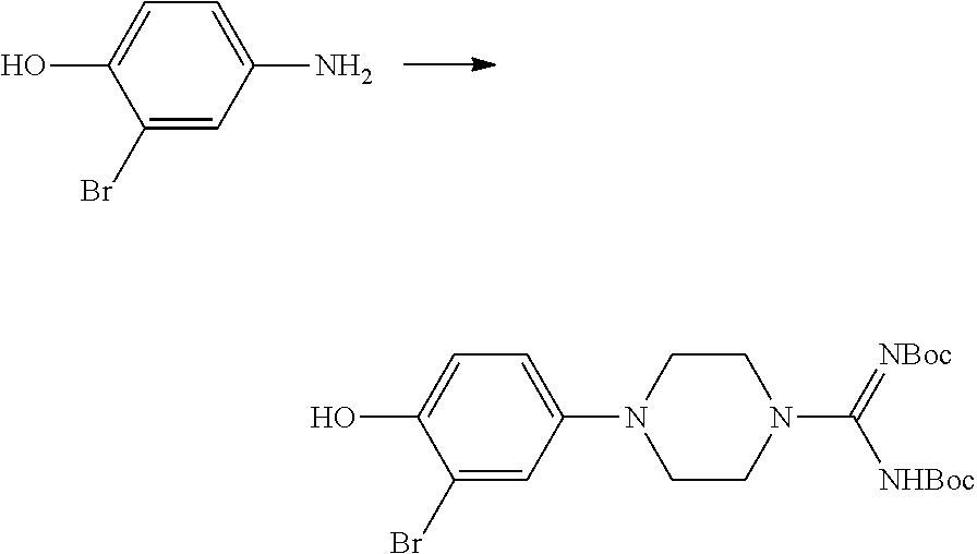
C1(Br)=CC(N)=CC=C1O.C1(Br)=CC(N2CCN(C(=[NBoc])[NHBoc])CC2)=CC=C1O
